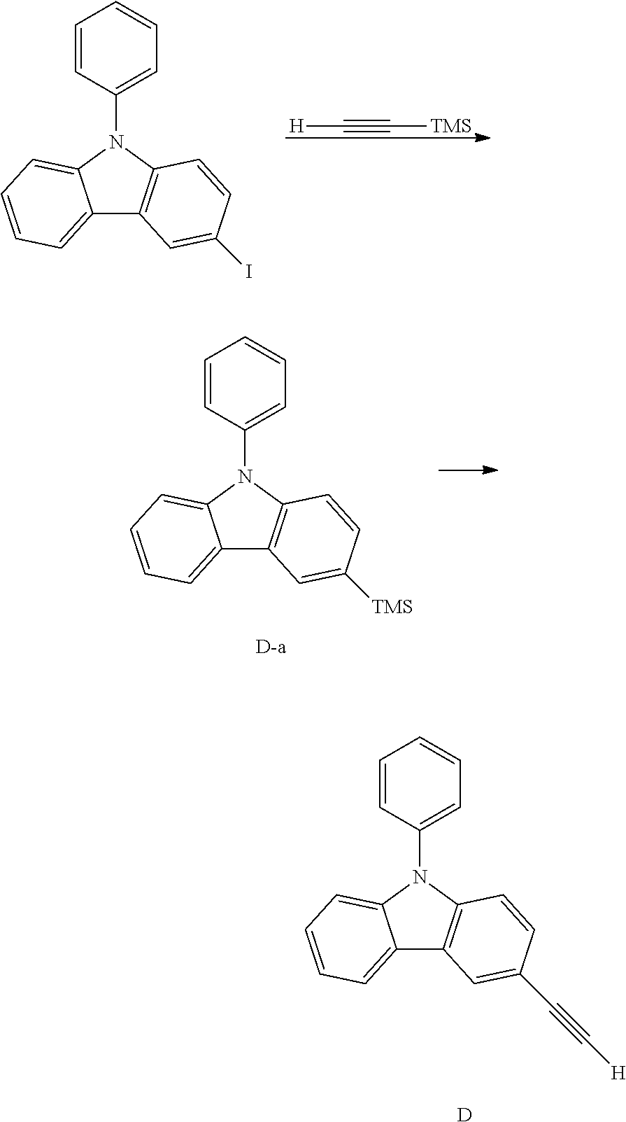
[H]C#C[TMS].C12=CC=CC=C1N(C1=CC=CC=C1)C1=C2C=C(I)C=C1.C12=CC=CC=C1N(C1=CC=CC=C1)C1=C2C=C([TMS])C=C1.C12=CC=CC=C1N(C1=CC=CC=C1)C1=C2C=C(C#C[H])C=C1.[D]
